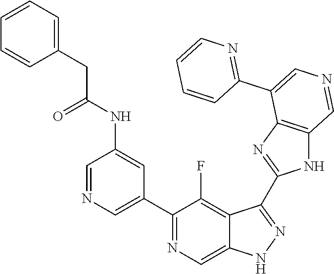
C1(C2=CN=CC(NC(=O)CC3=CC=CC=C3)=C2)=NC=C2C(=C1F)C(C1=NC3=C(N1)C=NC=C3C1=NC=CC=C1)=NN2
